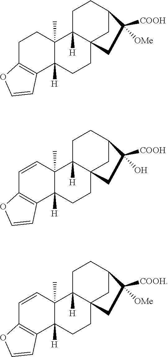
C1C2=C(C3([H])C(C)(C1)C1([H])C4(CC3)CC(CC1)C([COOH])([OMe])C4)C=CO2.C1=CC2(C)C([H])(C3=C1OC=C3)CCC13C2([H])CCC(C1)C([COOH])(O)C3.C1=CC2(C)C([H])(C3=C1OC=C3)CCC13C2([H])CCC(C1)C([COOH])([OMe])C3
